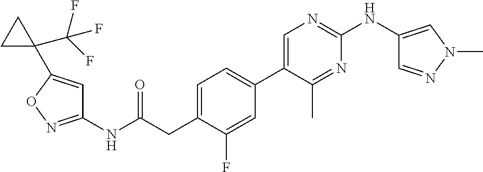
C1=C(CC(NC2=NOC(C3(C(F)(F)F)CC3)=C2)=O)C(F)=CC(C2=CN=C(NC3=CN(C)N=C3)N=C2C)=C1
